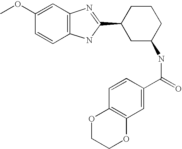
C1(OC)=CC2=C(C=C1)NC(C1CC(NC(=O)C3=CC4=C(C=C3)OCCO4)CCC1)=N2
